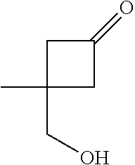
C1C(C)(CO)CC1=O
